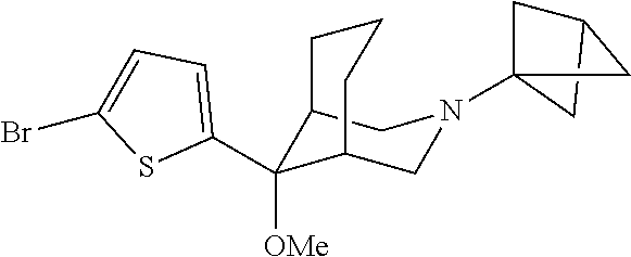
C12CC(N3CC4C([OMe])(C5=CC=C(Br)S5)C(C3)CCC4)(C1)C2
